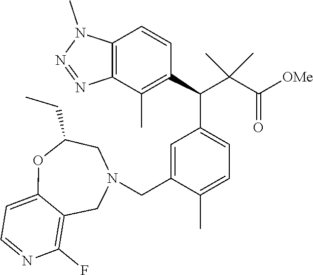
C1=C(CN2CC3=C(F)N=CC=C3OC(CC)C2)C(C)=CC=C1C(C(C(=O)[OMe])(C)C)C1=C(C)C2=C(C=C1)N(C)N=N2
